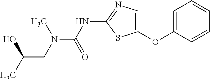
C1=C(OC2=CN=C(NC(=O)N(C)CC(C)O)S2)C=CC=C1
